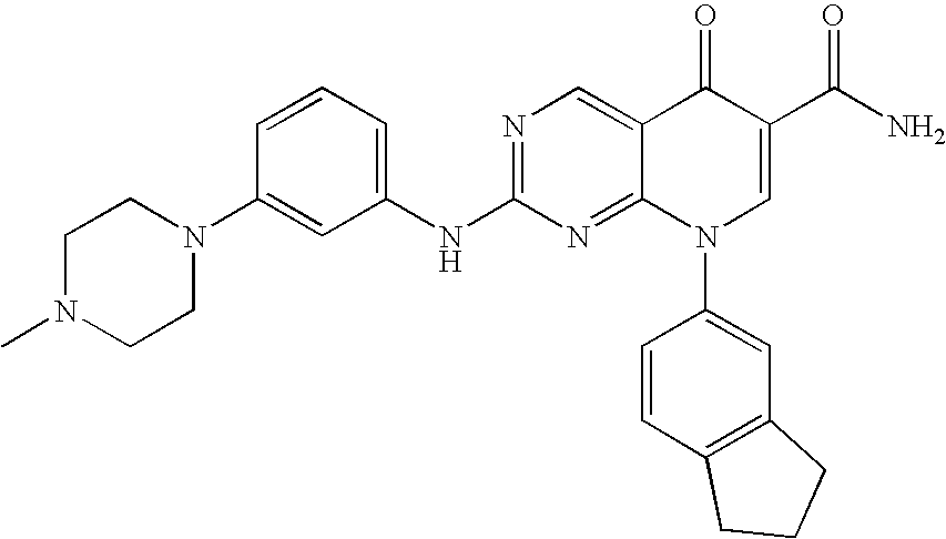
C1=CC=C(NC2=NC=C3C(=N2)N(C2=CC4=C(C=C2)CCC4)C=C(C(N)=O)C3=O)C=C1N1CCN(C)CC1
